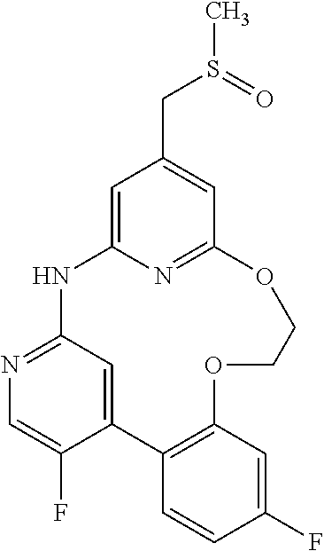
C1=C2N=C(C=C1CS(C)=O)OCCOC1=C(C3=CC(=NC=C3F)N2)C=CC(F)=C1
